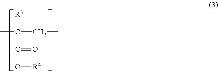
CC(CC)([R3])C(=O)O[R4]
